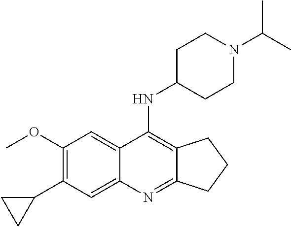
COC1=C(C2CC2)C=C2C(=C1)C(NC1CCN(C(C)C)CC1)=C1C(=N2)CCC1
